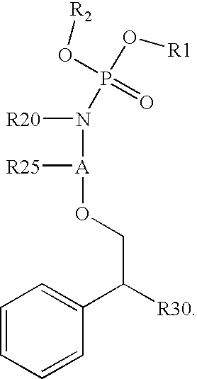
C1=CC=CC(C([R30])CO[A](N([R20])P(O[R2])(=O)O[R1])[R25])=C1
